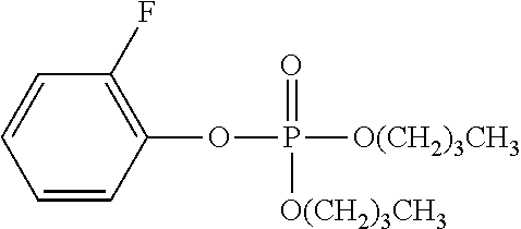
C1=CC(OP([O(CH2)3CH3])(=O)[O(CH2)3CH3])=C(F)C=C1
